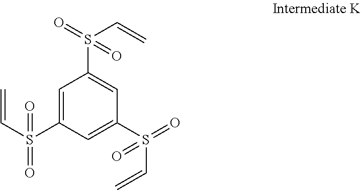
C1=C(S(C=C)(=O)=O)C=C(S(=O)(C=C)=O)C=C1S(=O)(C=C)=O
